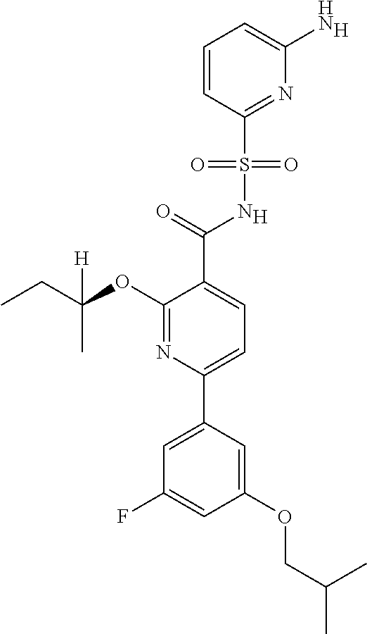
[H].C1(C(=O)NS(C2=NC(N)=CC=C2)(=O)=O)=CC=C(C2=CC(F)=CC(OCC(C)C)=C2)N=C1OC(CC)([H])C.[H]
